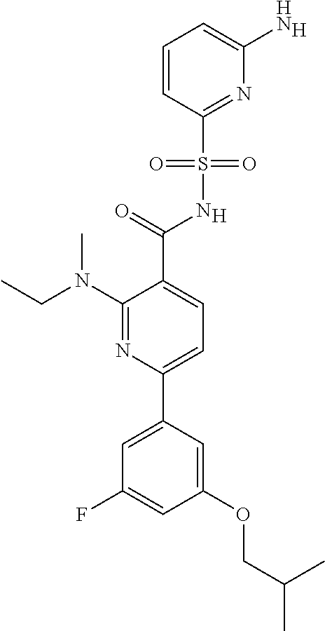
[H].C1(C(=O)NS(C2=NC(N)=CC=C2)(=O)=O)=CC=C(C2=CC(F)=CC(OCC(C)C)=C2)N=C1N(CC)C.[H]
